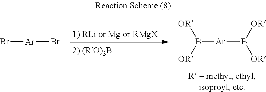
B([Ar]B([OR])[OR])([OR])[OR].Br[Ar]Br
